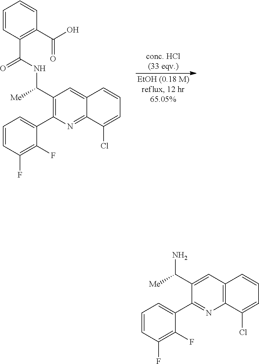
C1=CC(C(NC(C2=C(C3=CC=CC(F)=C3F)N=C3C(=C2)C=CC=C3Cl)[Me])=O)=C(C(=O)O)C=C1.NC(C1=CC2=C(N=C1C1=CC=CC(F)=C1F)C(Cl)=CC=C2)[Me]
